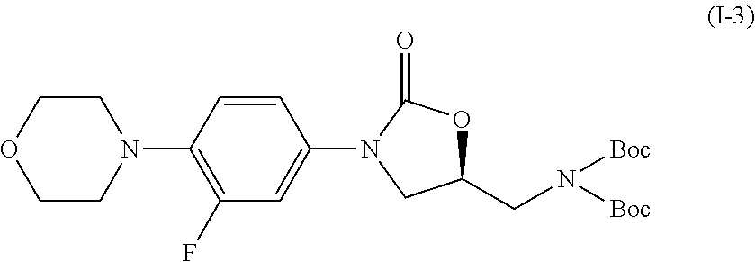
C1CN(C2=C(F)C=C(N3CC(CN([Boc])[Boc])OC3=O)C=C2)CCO1
